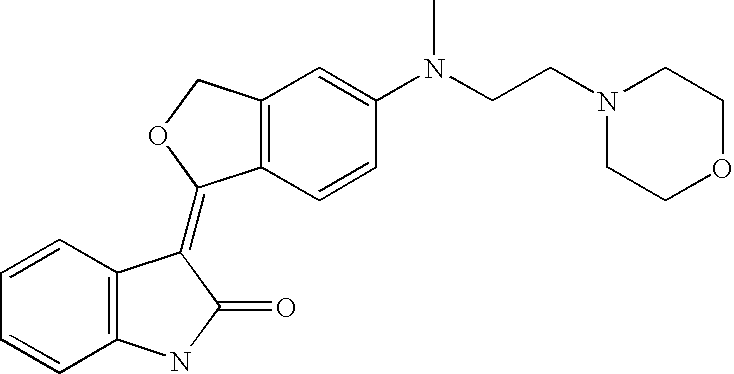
C1=CC2=C(C=C1)NC(=O)C2=C1C2=C(CO1)C=C(N(CCN1CCOCC1)C)C=C2
